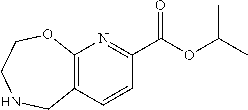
C12=C(OCCNC1)N=C(C(=O)OC(C)C)C=C2
